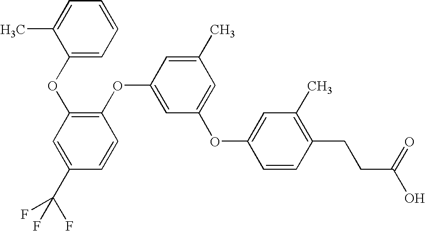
C1(C(F)(F)F)=CC(OC2=CC=CC=C2C)=C(OC2=CC(OC3=CC(C)=C(CCC(O)=O)C=C3)=CC(C)=C2)C=C1
